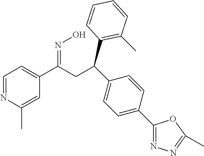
C(CC(C1=CC=NC(C)=C1)=NO)(C1=C(C)C=CC=C1)C1=CC=C(C2=NN=C(C)O2)C=C1
